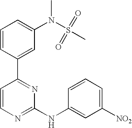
C1=CC(C2=NC(NC3=CC([NO2])=CC=C3)=NC=C2)=CC(N(S(C)(=O)=O)C)=C1
